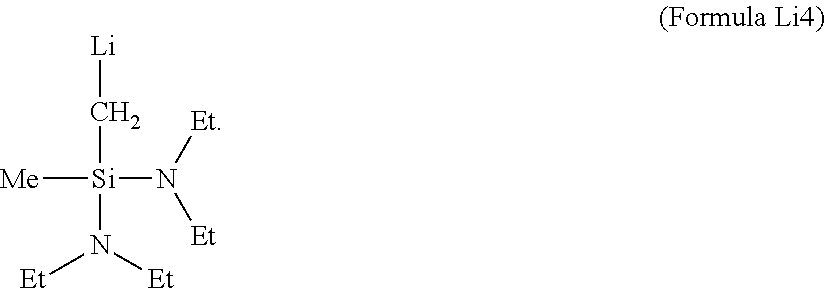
[Et]N([Et])[Si](C[Li])(N([Et])[Et])[Me]
